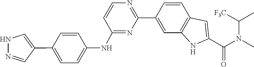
N(C(C1=CC2=C(N1)C=C(C1=NC=CC(NC3=CC=C(C4=CNN=C4)C=C3)=N1)C=C2)=O)(C([F3C])C)C
